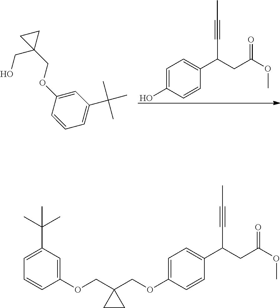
C1=C(OCC2(COC3=CC(C(C)(C)C)=CC=C3)CC2)C=CC(C(CC(OC)=O)C#CC)=C1.C1=C(O)C=CC(C(CC(OC)=O)C#CC)=C1.C1=C(OCC2(CO)CC2)C=CC=C1C(C)(C)C
